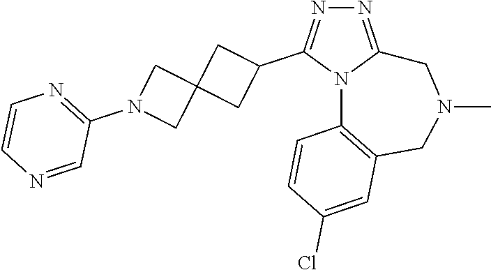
N1=C2N(C(C3CC4(C3)CN(C3=NC=CN=C3)C4)=N1)C1=C(CN(C)C2)C=C(Cl)C=C1
